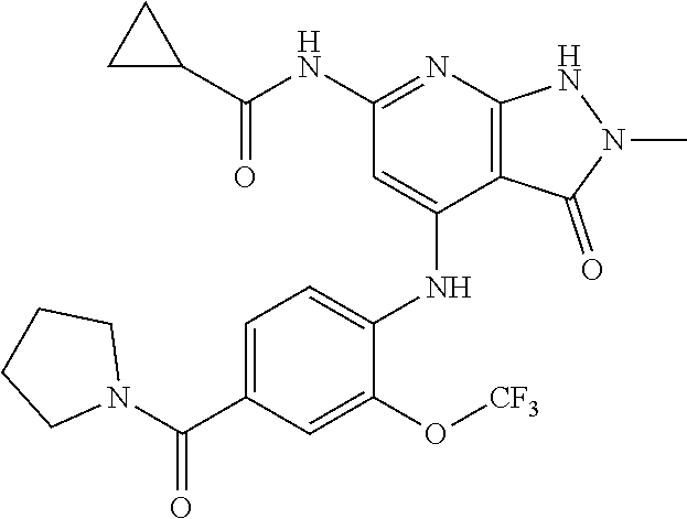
O=C(NC1=NC2=C(C(NC3=CC=C(C(N4CCCC4)=O)C=C3O[CF3])=C1)C(=O)N(C)N2)C1CC1
